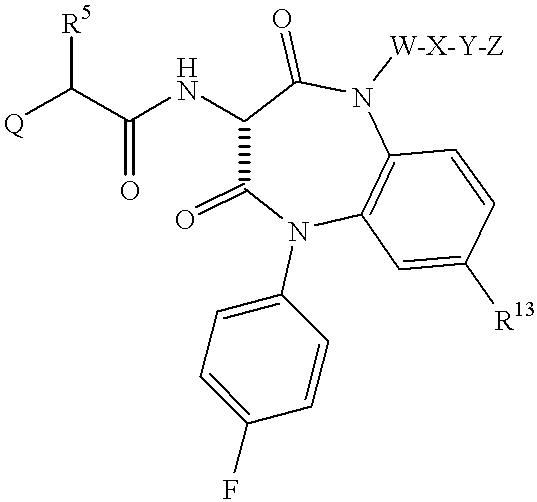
C(NC1C(=O)N(C2=CC=C(F)C=C2)C2=C(C=CC([R13])=C2)N([W-X-Y-Z])C1=O)(=O)C([R5])[Q]
